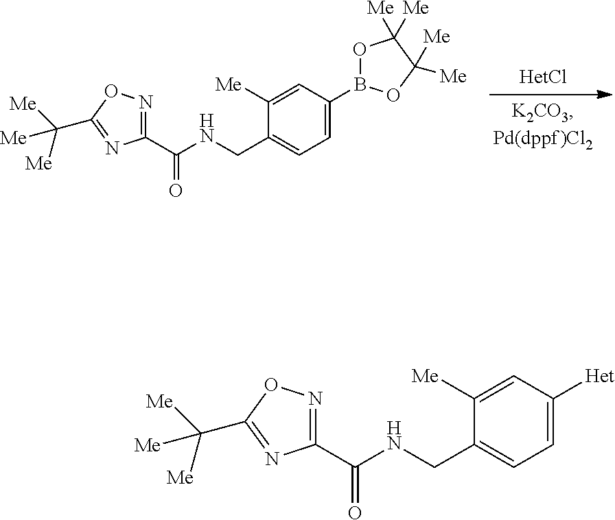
N(CC1=CC=C(B2OC([Me])([Me])C([Me])([Me])O2)C=C1[Me])C(C1=NOC(C([Me])([Me])[Me])=N1)=O.N(CC1=CC=C([Het])C=C1[Me])C(C1=NOC(C([Me])([Me])[Me])=N1)=O
